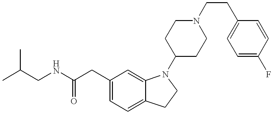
CC(C)CNC(=O)CC1=CC=C2C(=C1)N(C1CCN(CCC3=CC=C(F)C=C3)CC1)CC2
